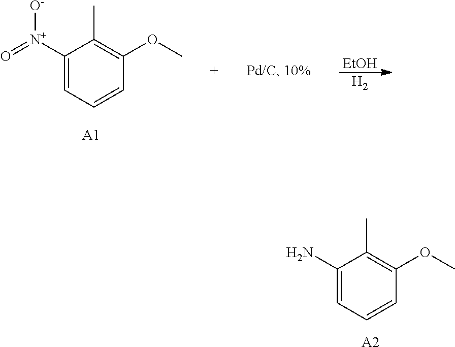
C1(N)=CC=CC(OC)=C1C.[A2].C1([N+](=O)[O-])=CC=CC(OC)=C1C.[A1].[EtOH].[H2]
